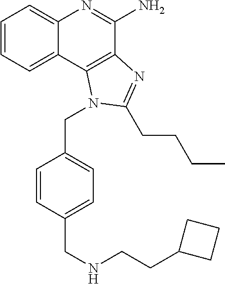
C1=CC=C2C(=C1)N=C(N)C1=C2N(CC2=CC=C(CNCCC3CCC3)C=C2)C(CCCC)=N1
